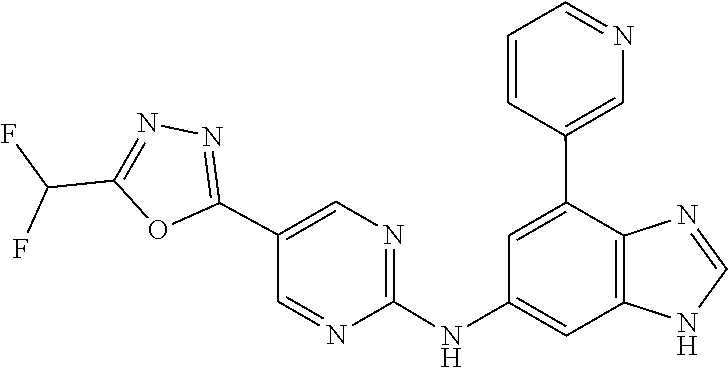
N1C=NC2=C1C=C(NC1=NC=C(C3=NN=C(C(F)F)O3)C=N1)C=C2C1=CN=CC=C1
